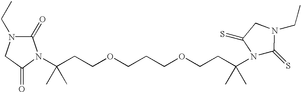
C(CCOCCCOCCC(C)(C)N1C(=S)N(CC)CC1=S)(C)(C)N1C(=O)N(CC)CC1=O
